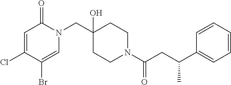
N1(CC2(O)CCN(C(=O)CC(C3=CC=CC=C3)C)CC2)C(=O)C=C(Cl)C(Br)=C1
